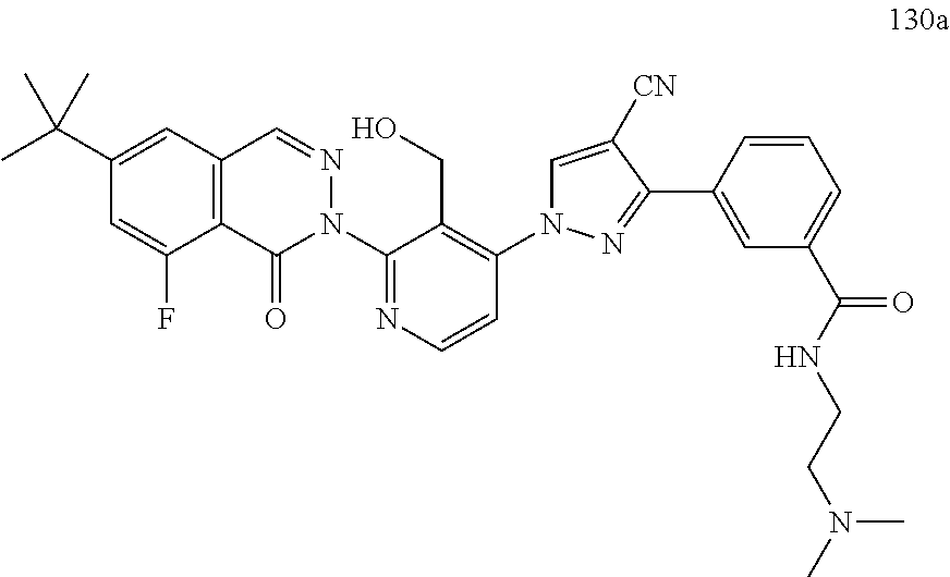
C12=C(C=C(C(C)(C)C)C=C1F)C=NN(C1=NC=CC(N3C=C([CN])C(C4=CC(C(NCCN(C)C)=O)=CC=C4)=N3)=C1CO)C2=O
